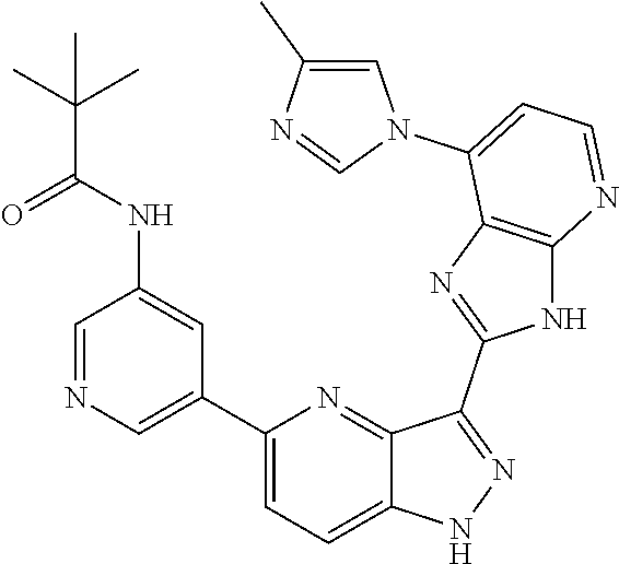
C1(C2=CN=CC(NC(C(C)(C)C)=O)=C2)=CC=C2C(=N1)C(C1=NC3=C(N1)N=CC=C3N1C=C(C)N=C1)=NN2
